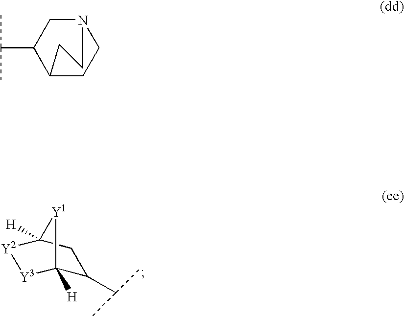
C1(C(C)C)C2([H])[Y3][Y2]C([H])(C1)[Y1]2.C1N2CCC(C1C(C)C)CC2
